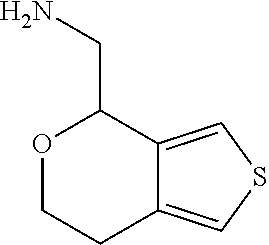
O1CCC2=CSC=C2C1CN
